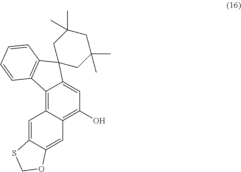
C12=C3C(=C(O)C=C1C1(C4=C2C=CC=C4)CC(C)(C)CC(C)(C)C1)C=C1C(=C3)SCO1
